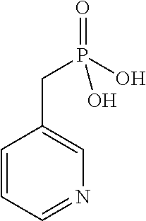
C1=CC=NC=C1CP(=O)(O)O
